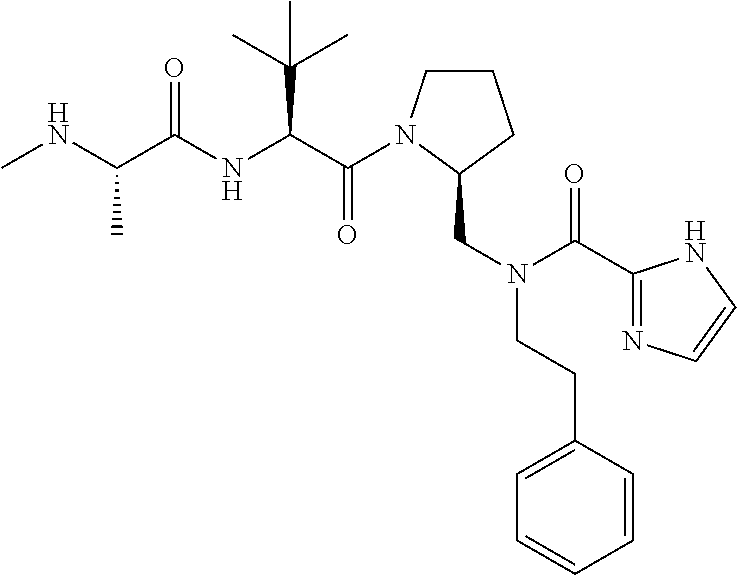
CNC(C(NC(C(=O)N1CCCC1CN(CCC1=CC=CC=C1)C(=O)C1=NC=CN1)C(C)(C)C)=O)C
